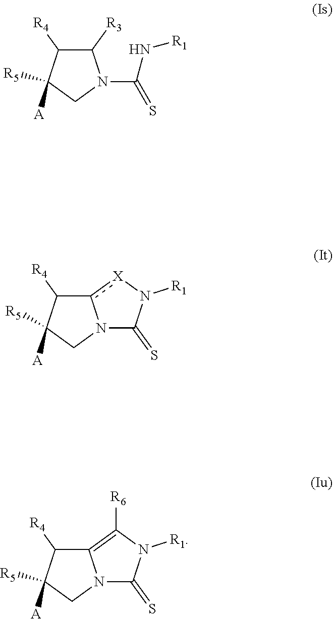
C1([R3])C([R4])C([A])([R5])CN1C(N[R1])=S.c12[X]N([R1])C(=S)N1CC([A])([R5])C2[R4].C12=C([R6])N([R1])C(=S)N1CC([A])([R5])C2[R4]
